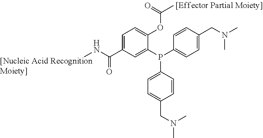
C1=C(C(NC)=O)C=C(P(C2=CC=C(CN(C)C)C=C2)C2=CC=C(CN(C)C)C=C2)C(OC(C)=O)=C1
